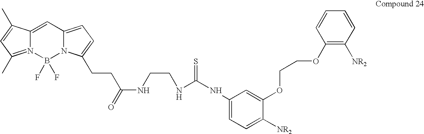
C12=CC3=CC=C(CCC(=O)NCCNC(NC4=CC=C([NR2])C(OCCOC5=C([NR2])C=CC=C5)=C4)=S)N3B(F)(F)N1=C(C)C=C2C
